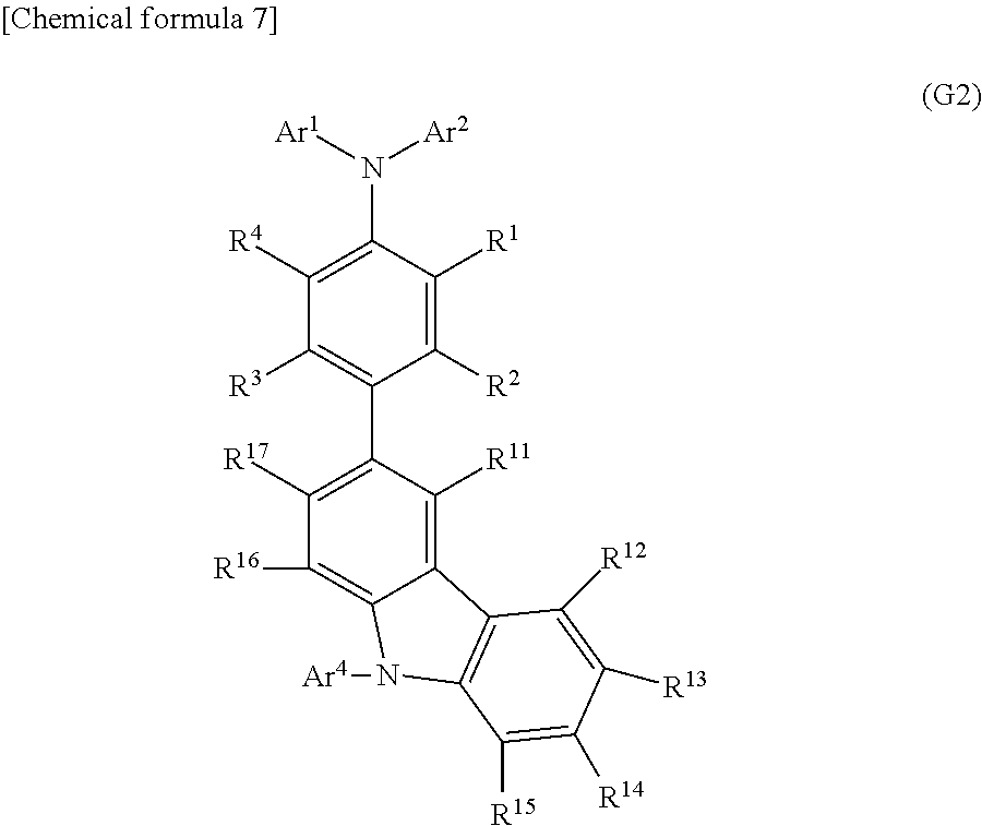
N(C1=C([R4])C([R3])=C(C2=C([R17])C([R16])=C3C(=C2[R11])C2=C(N3[Ar4])C([R15])=C([R14])C([R13])=C2[R12])C([R2])=C1[R1])([Ar1])[Ar2]
